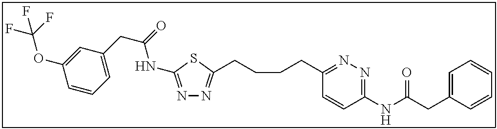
N1=C(NC(CC2=CC=CC(OC(F)(F)F)=C2)=O)SC(CCCCC2=NN=C(NC(CC3=CC=CC=C3)=O)C=C2)=N1
